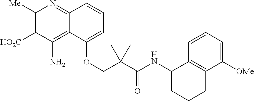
C1([Me])=C([HO2C])C(N)=C2C(=N1)C=CC=C2OCC(C(NC1CCCC2=C1C=CC=C2[OMe])=O)(C)C
